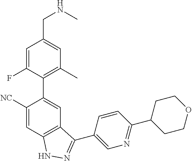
C1=C(F)C(C2=CC3=C(C=C2[NC])NN=C3C2=CN=C(C3CCOCC3)C=C2)=C(C)C=C1CNC
